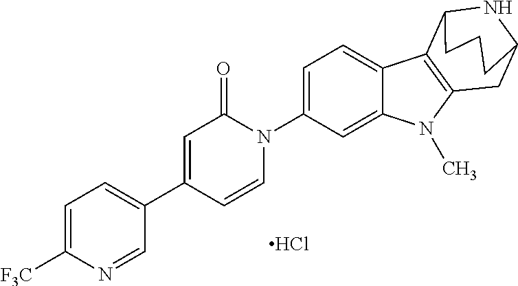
Cl.C1(C2=CC(=O)N(C3=CC=C4C(=C3)N(C)C3=C4C4NC(C3)CCC4)C=C2)=CC=C([F3C])N=C1
